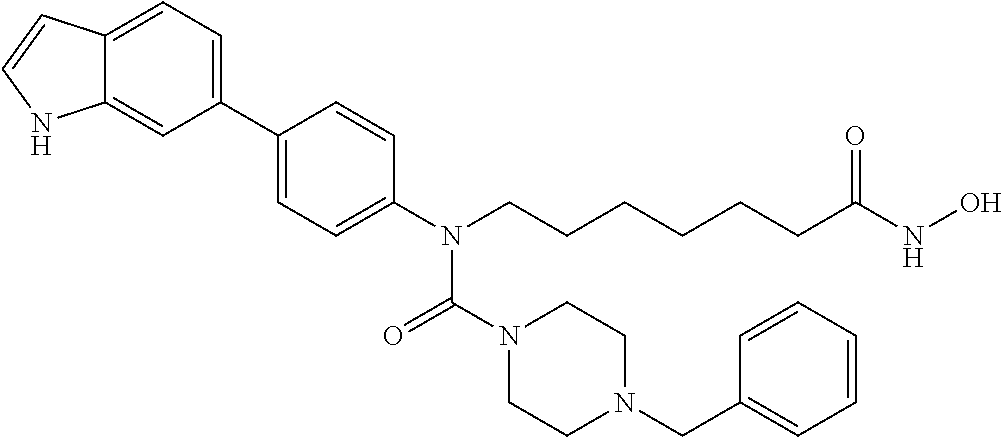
C12=CC=C(C3=CC=C(N(CCCCCCC(NO)=O)C(N4CCN(CC5=CC=CC=C5)CC4)=O)C=C3)C=C1NC=C2
